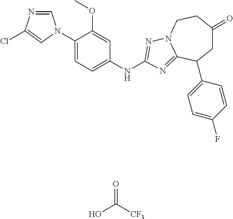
C1=NC(Cl)=CN1C1=CC=C(NC2=NN3CCC(=O)CC(C4=CC=C(F)C=C4)C3=N2)C=C1OC.OC([CF3])=O
